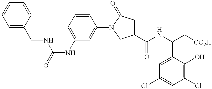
C1(NC(NCC2=CC=CC=C2)=O)=CC=CC(N2C(=O)CC(C(NC(C3=CC(Cl)=CC(Cl)=C3O)C[CO2H])=O)C2)=C1
